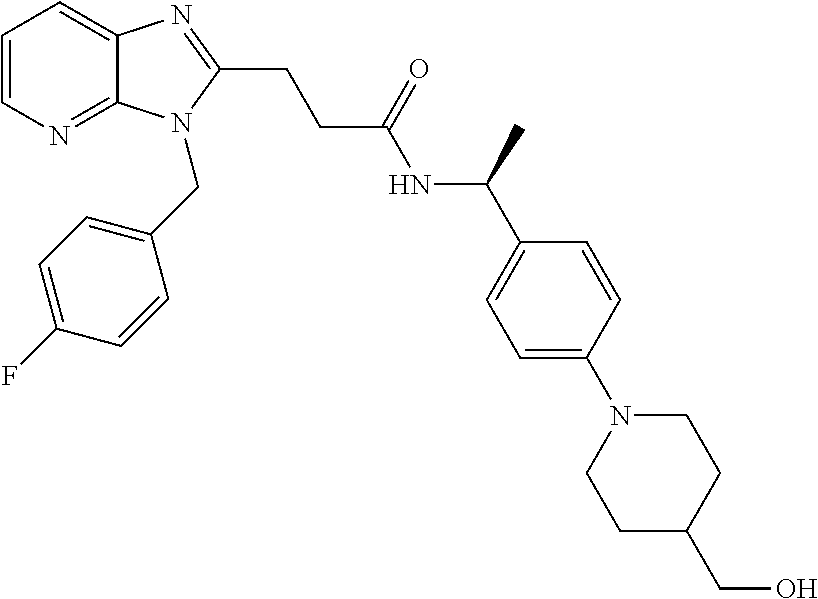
C1=CN=C2C(=C1)N=C(CCC(NC(C1=CC=C(N3CCC(CO)CC3)C=C1)C)=O)N2CC1=CC=C(F)C=C1
